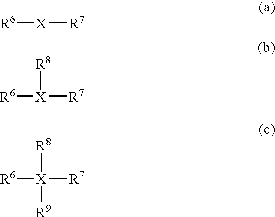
[R6][X][R7].[R6][X]([R7])[R8].[R6][X]([R7])([R8])[R9]
